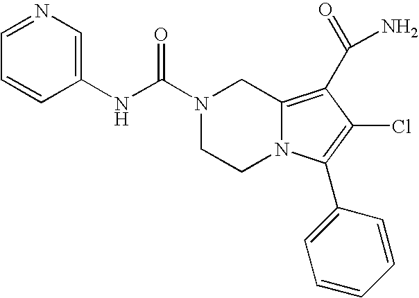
C(N1CCN2C(=C(C(N)=O)C(Cl)=C2C2=CC=CC=C2)C1)(=O)NC1=CN=CC=C1
